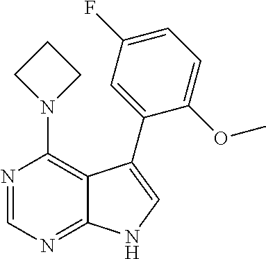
N1(C2=C3C(=NC=N2)NC=C3C2=CC(F)=CC=C2OC)CCC1
